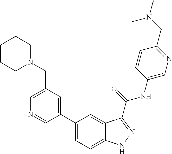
C1(CN2CCCCC2)=CN=CC(C2=CC=C3C(=C2)C(C(NC2=CN=C(CN(C)C)C=C2)=O)=NN3)=C1
